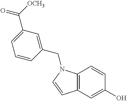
C1=CC2=C(N1CC1=CC(C([OCH3])=O)=CC=C1)C=CC(O)=C2
